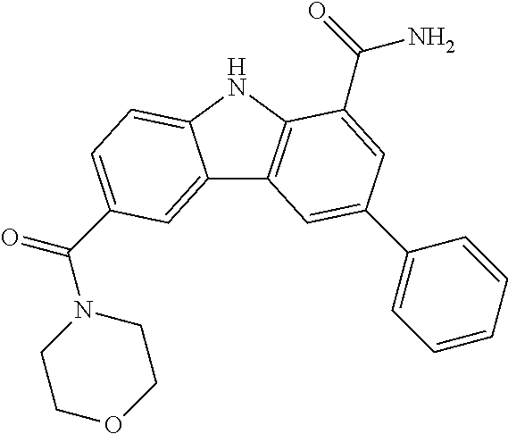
C12=CC(C(=O)N3CCOCC3)=CC=C1NC1=C2C=C(C2=CC=CC=C2)C=C1C(N)=O
